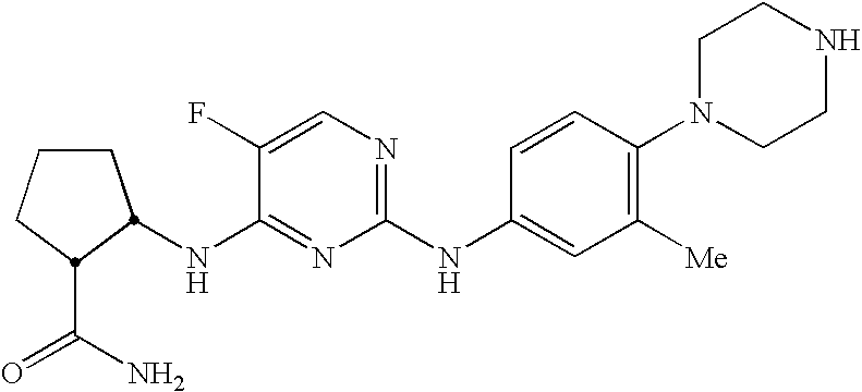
C1CCC(C(N)=O)C1NC1=NC(NC2=CC([Me])=C(N3CCNCC3)C=C2)=NC=C1F
